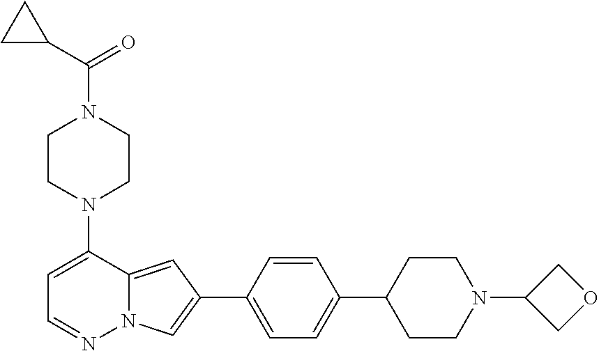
N1(C2=CC=NN3C2=CC(C2=CC=C(C4CCN(C5COC5)CC4)C=C2)=C3)CCN(C(C2CC2)=O)CC1
